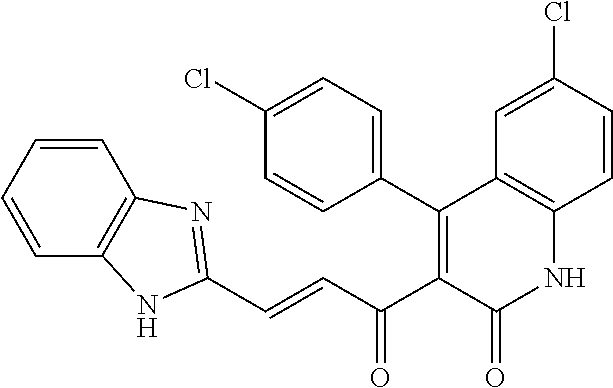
C1=CC=CC2=C1N=C(C=CC(C1=C(C3=CC=C(Cl)C=C3)C3=C(NC1=O)C=CC(Cl)=C3)=O)N2
